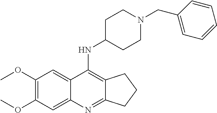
COC1=C(OC)C=C2C(=C1)C(NC1CCN(CC3=CC=CC=C3)CC1)=C1C(=N2)CCC1
